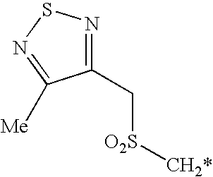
C1(C[O2S][CH2*])=NSN=C1[Me]
